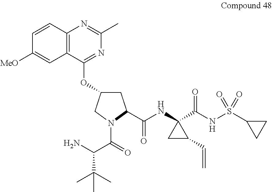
C1=CC2=C(C=C1[MeO])C(OC1CC(C(NC3(C(NS(=O)(=O)C4CC4)=O)CC3C=C)=O)N(C(=O)C(N)C(C)(C)C)C1)=NC(C)=N2
